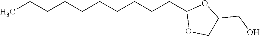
CCCCCCCCCCC1OCC(CO)O1
